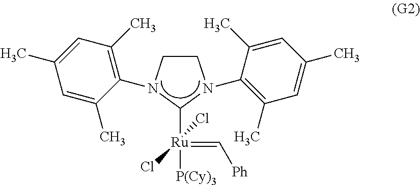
C1CN(C2=C(C)C=C(C)C=C2C)C([Ru]([P(Cy)3])(=C[Ph])(Cl)Cl)N1C1=C(C)C=C(C)C=C1C
